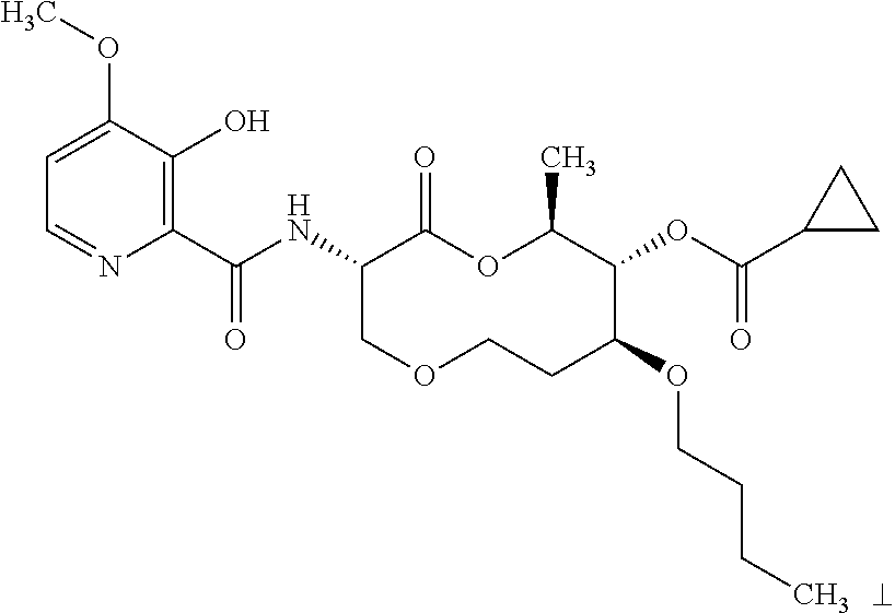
C1(C(NC2COCCC(OCCCC)C(OC(=O)C3CC3)C(C)OC2=O)=O)=C(O)C(OC)=CC=N1
